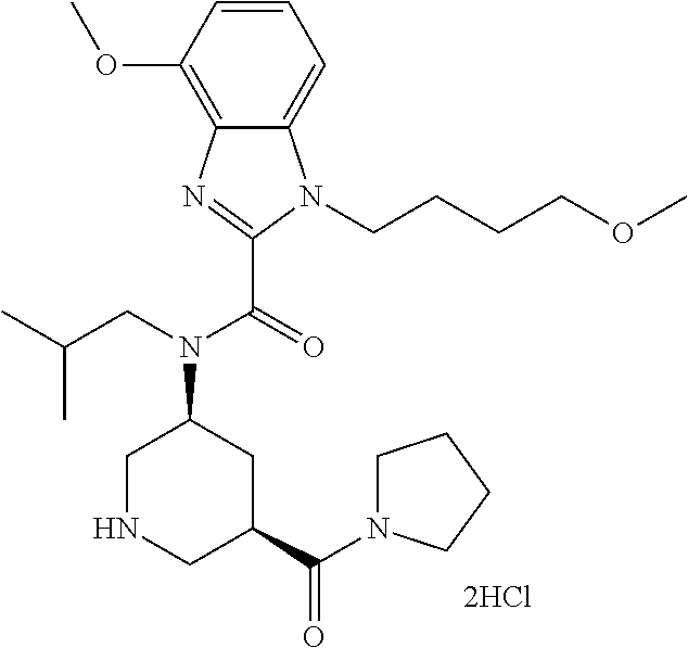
C1=CC(OC)=C2C(=C1)N(CCCCOC)C(C(=O)N(CC(C)C)C1CC(C(=O)N3CCCC3)CNC1)=N2
